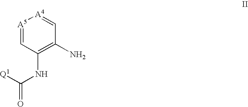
[A5]1=CC(NC(=O)[Q1])=C(N)C=[A4]1
